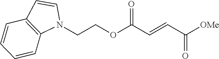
C(COC(C=CC([OMe])=O)=O)N1C=CC2=C1C=CC=C2
